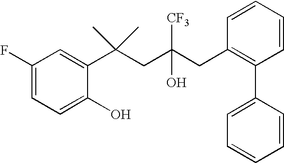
C1=C(O)C(C(CC(CC2=C(C3=CC=CC=C3)C=CC=C2)(O)[CF3])(C)C)=CC(F)=C1
